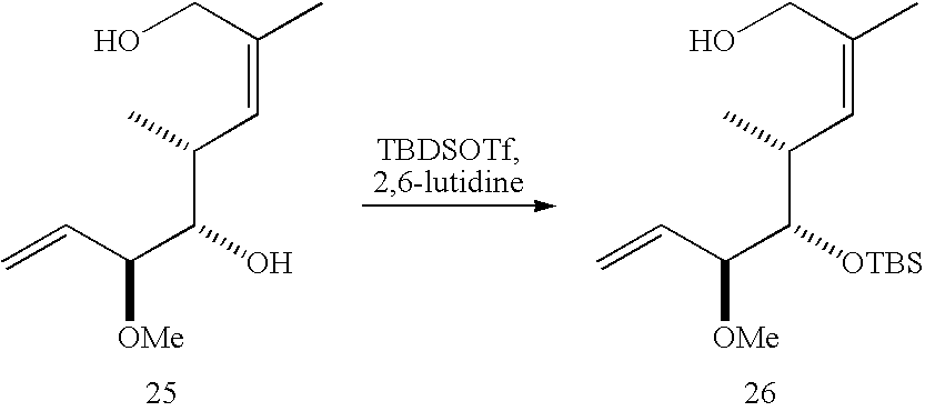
OCC(C)=CC(C(C(C=C)[OMe])O)C.OCC(C)=CC(C(C(C=C)[OMe])[OTBS])C
